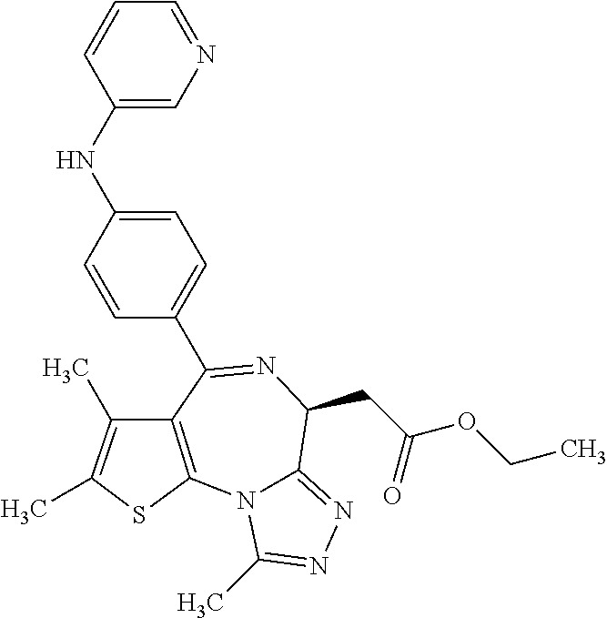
C(C(OCC)=O)C1C2=NN=C(C)N2C2=C(C(C3=CC=C(NC4=CN=CC=C4)C=C3)=N1)C(C)=C(C)S2
